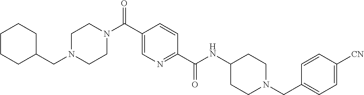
C1CN(C(C2=CN=C(C(NC3CCN(CC4=CC=C([CN])C=C4)CC3)=O)C=C2)=O)CCN1CC1CCCCC1
